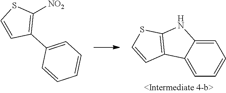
[NO2]C1=C(C2=CC=CC=C2)C=CS1.C1=C2C(=CC=C1)C1=C(N2)SC=C1
